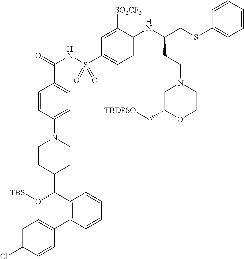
C1=CC(N2CCC(C(O[TBS])C3=C(C4=CC=C(Cl)C=C4)C=CC=C3)CC2)=CC=C1C(=O)NS(C1=CC=C(NC(CSC2=CC=CC=C2)CCN2CC(C[TBDPSO])OCC2)C([SO2CF3])=C1)(=O)=O
